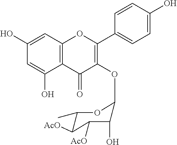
C1(O)=CC2=C(C(O)=C1)C(=O)C(OC1C(O)C([AcO])C([AcO])C(C)O1)=C(C1=CC=C(O)C=C1)O2
